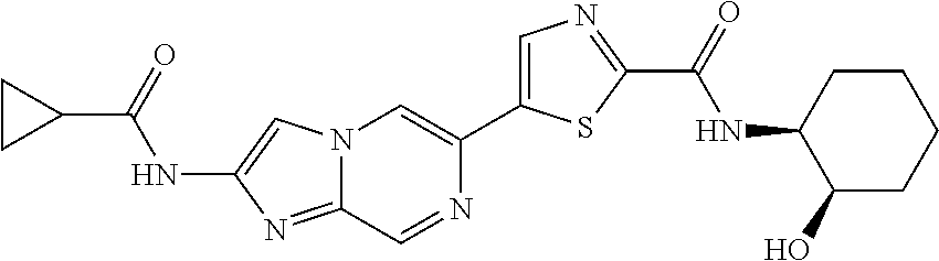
N12C(=NC(NC(C3CC3)=O)=C1)C=NC(C1=CN=C(C(=O)NC3C(O)CCCC3)S1)=C2
